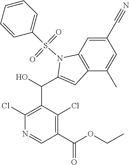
C1(Cl)=C(C(C2=CC3=C(N2S(C2=CC=CC=C2)(=O)=O)C=C(C#N)C=C3C)O)C(Cl)=C(C(OCC)=O)C=N1
